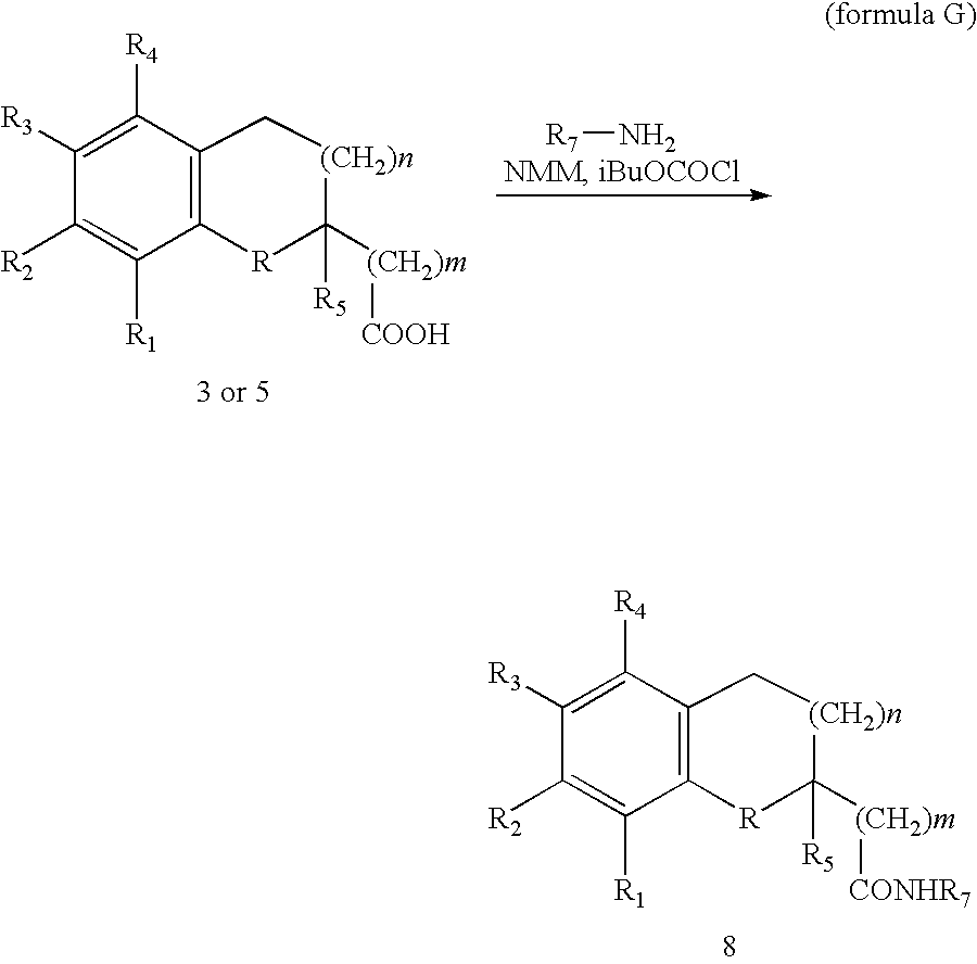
C1([R3])=C([R4])C2=C(C([R1])=C1[R2])[R]C([(CH2)m][CONHR7])([R5])[(CH2)n]C2.C1([R3])=C([R4])C2=C(C([R1])=C1[R2])[R]C([(CH2)m][COOH])([R5])[(CH2)n]C2.[R7]N
